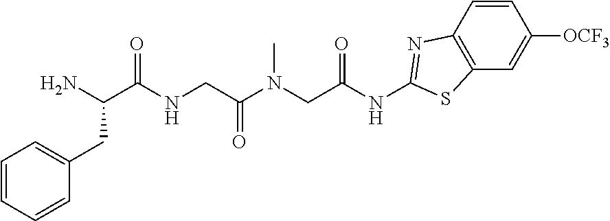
N(C(CNC(C(N)CC1=CC=CC=C1)=O)=O)(CC(NC1=NC2=C(C=C([OCF3])C=C2)S1)=O)C
